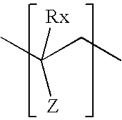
CC(CC)([Z])[Rx]
